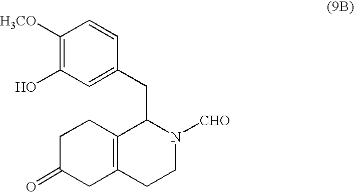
C1([H3CO])=C(O)C=C(CC2C3=C(CCN2[CHO])CC(=O)CC3)C=C1
